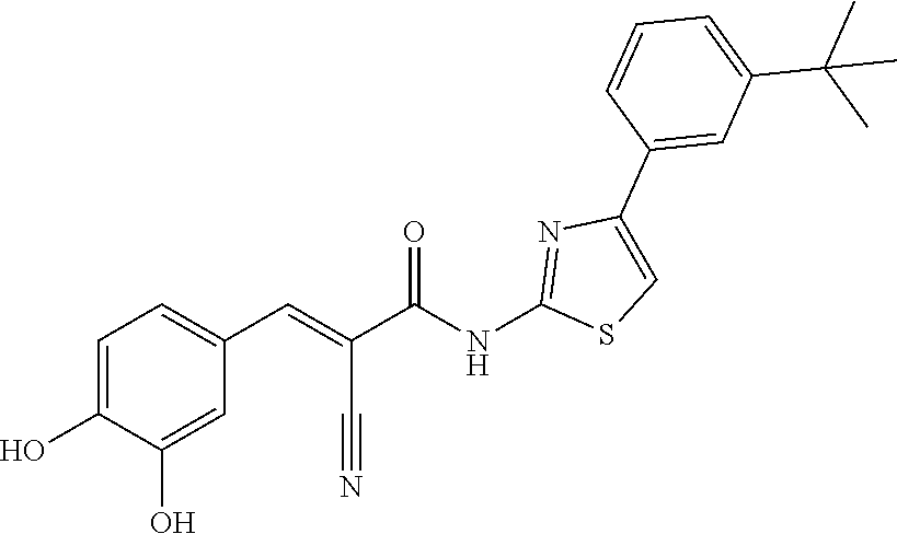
C1=C(O)C(O)=CC(C=C(C#N)C(NC2=NC(C3=CC(C(C)(C)C)=CC=C3)=CS2)=O)=C1
